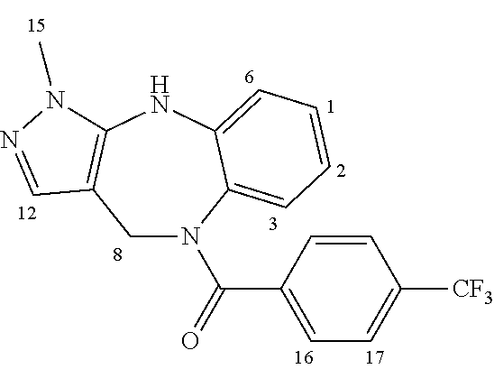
C1=CC(C(N2CC3=C(NC4=CC=CC=C24)N(C)N=C3)=O)=CC=C1[CF3]
